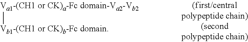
[Va1-(CH1 or CK)a-Fc domain-Va2-Vb2][Vb1-(CH1 or CK)b-Fc domain]
